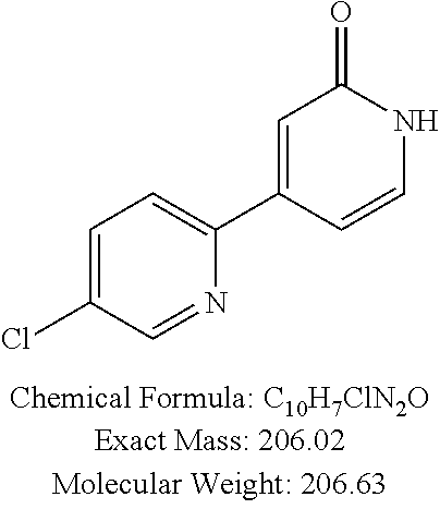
C1=C(Cl)C=NC(C2=CC(=O)NC=C2)=C1
